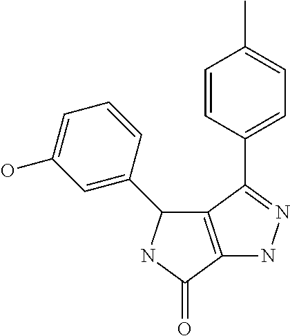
C1=CC(C2=NNC3=C2C(C2=CC(O)=CC=C2)NC3=O)=CC=C1C
